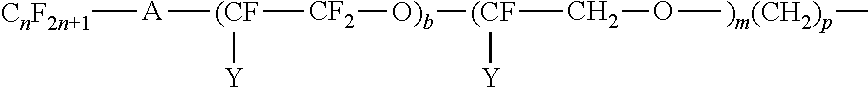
[CnF2n+1][A][(CF]([Y])[CF2][O)b][(CF]([Y])CO[)m(CH2)p]C
